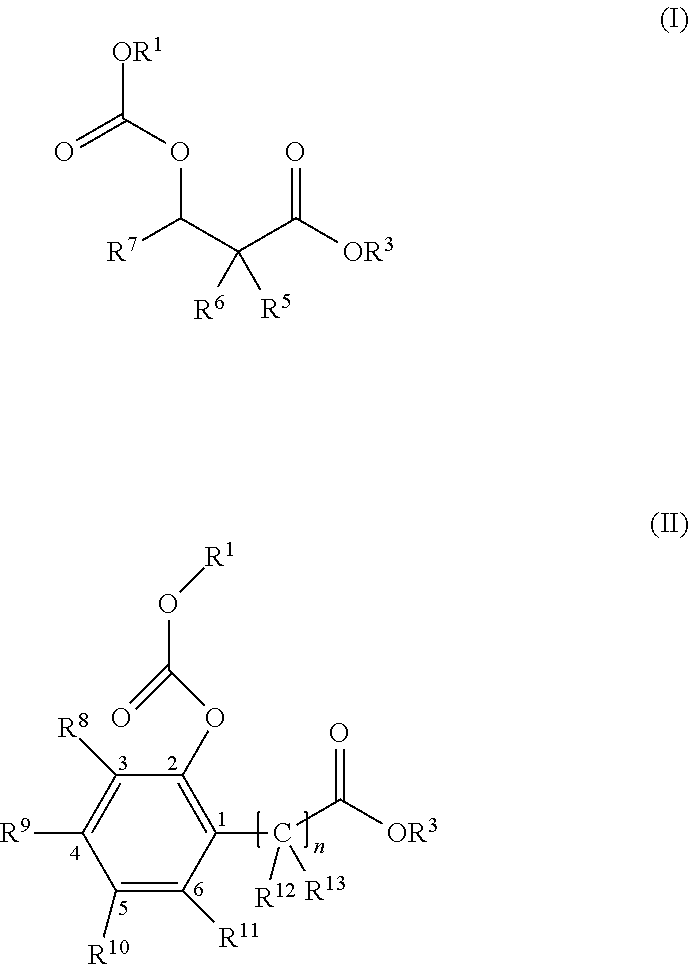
C1([R10])=C([R11])C(C(C([OR3])=O)([R12])[R13])=C(OC(O[R1])=O)C([R8])=C1[R9].O=C(OC(C(C([OR3])=O)([R6])[R5])[R7])[OR1]
